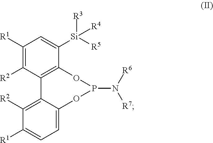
C1([R1])=C([R2])C2=C(C([Si]([R5])([R3])[R4])=C1)OP(N([R6])[R7])OC1=CC=C([R1])C([R2])=C21
